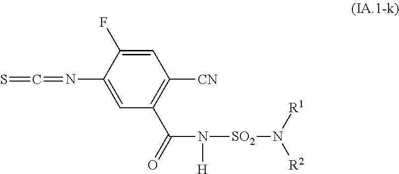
C1=C(F)C(N=C=S)=CC(C(=O)N([H])[SO2]N([R2])[R1])=C1[CN]
